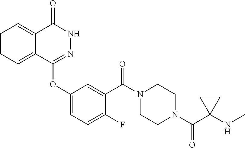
C1=CC=C2C(=C1)C(=O)NN=C2OC1=CC=C(F)C(C(N2CCN(C(C3(NC)CC3)=O)CC2)=O)=C1
